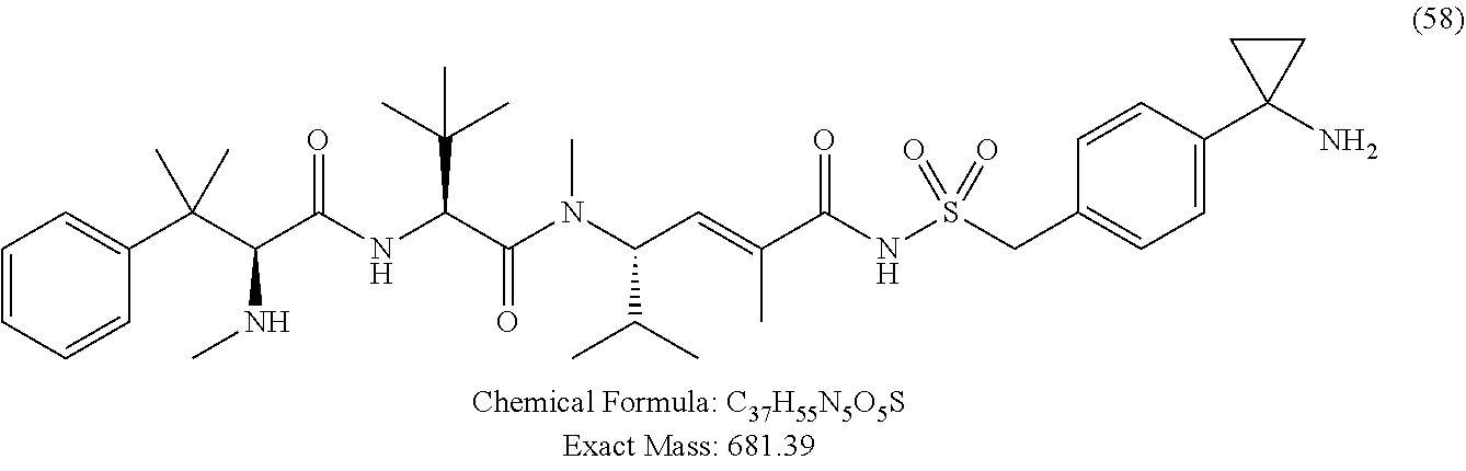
C1=CC=CC(C(C(C(NC(C(N(C(C=C(C(NS(CC2=CC=C(C3(N)CC3)C=C2)(=O)=O)=O)C)C(C)C)C)=O)C(C)(C)C)=O)NC)(C)C)=C1
